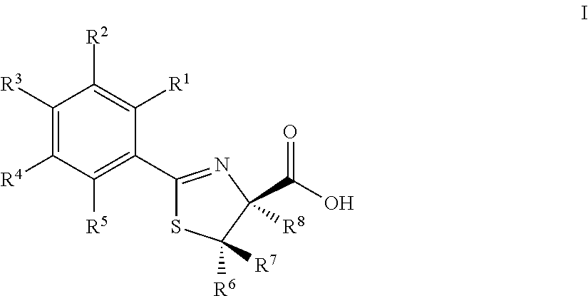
C1([R3])=C([R4])C([R5])=C(C2=NC(C(O)=O)([R8])C([R6])([R7])S2)C([R1])=C1[R2]
